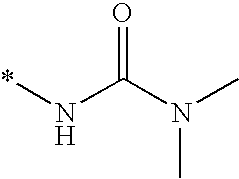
*NC(N(C)C)=O
